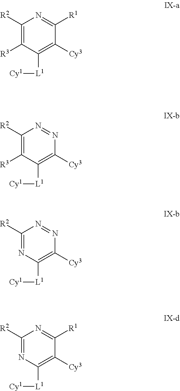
C1([R2])=C([R3])C([L1][Cy1])=C([Cy3])C([R1])=N1.C1([R2])=C([R3])C([L1][Cy1])=C([Cy3])N=N1.C1([R2])=NC([L1][Cy1])=C([Cy3])N=N1.C1([R2])=NC([L1][Cy1])=C([Cy3])C([R1])=N1
